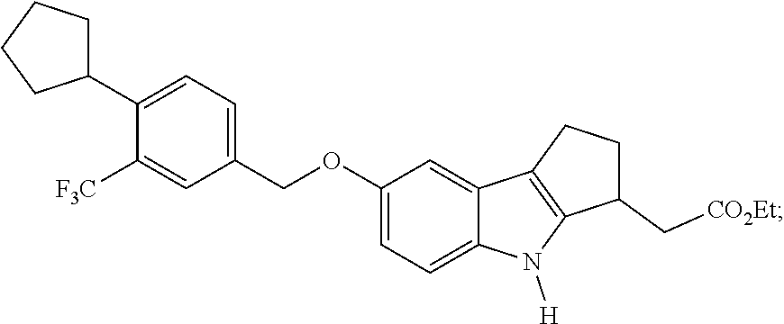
C1(COC2=CC=C3C(=C2)C2=C(N3[H])C(C[CO2Et])CC2)=CC=C(C2CCCC2)C([F3C])=C1
